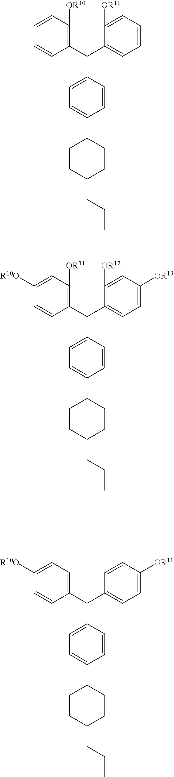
C1(C(C2=CC=CC=C2[OR11])(C2=CC=C(C3CCC(CCC)CC3)C=C2)C)=C([OR10])C=CC=C1.C1(C(C2=CC=C([OR13])C=C2[OR12])(C2=CC=C(C3CCC(CCC)CC3)C=C2)C)=C([OR11])C=C([R10O])C=C1.C1(C(C2=CC=C([OR11])C=C2)(C2=CC=C(C3CCC(CCC)CC3)C=C2)C)=CC=C([R10O])C=C1
